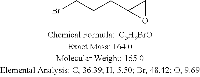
C(CCC1OC1)Br
